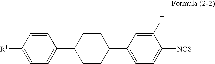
C1=CC([R1])=CC=C1C1CCC(C2=CC=C([NCS])C(F)=C2)CC1
